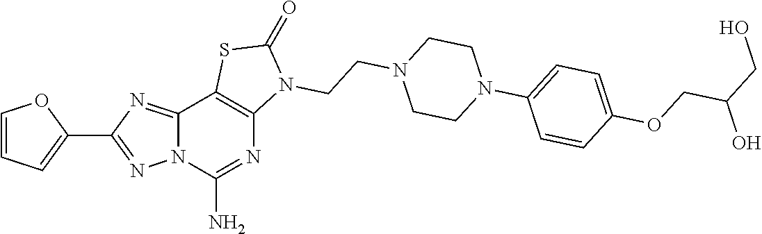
C12=NC(C3=CC=CO3)=NN1C(N)=NC1=C2SC(=O)N1CCN1CCN(C2=CC=C(OCC(CO)O)C=C2)CC1
